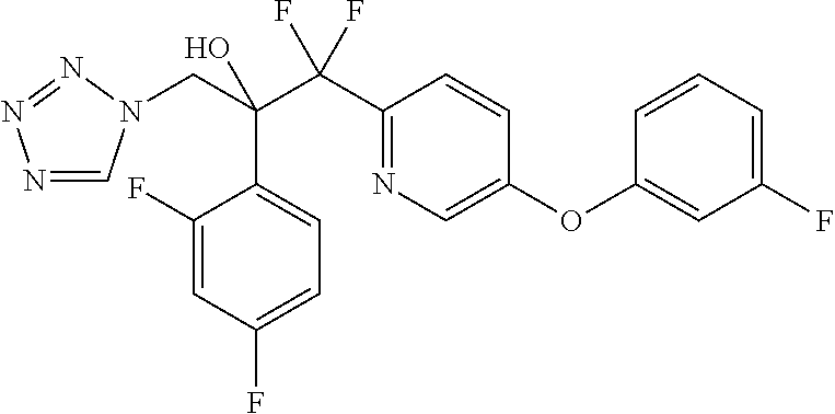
N1=CN(CC(C(C2=NC=C(OC3=CC(F)=CC=C3)C=C2)(F)F)(O)C2=CC=C(F)C=C2F)N=N1
